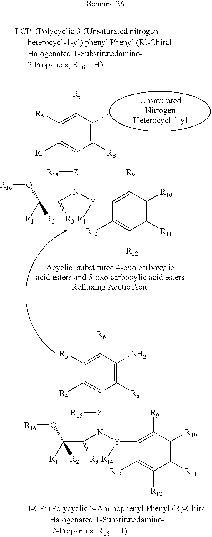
C1([R8])=C(N)C([R6])=C([R5])C([R4])=C1[Z](N(C(C([R2])([R1])O[R16])[R3])[Y]([R14])C1=C([R9])C([R10])=C([R11])C([R12])=C1[R13])[R15].C1([R8])=C(C)C([R6])=C([R5])C([R4])=C1[Z](N(C(C([R2])([R1])O[R16])[R3])[Y]([R14])C1=C([R9])C([R10])=C([R11])C([R12])=C1[R13])[R15]
